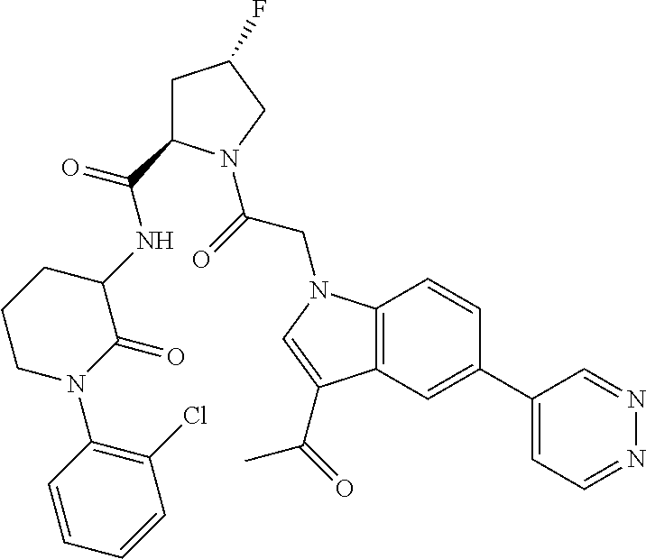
C1(C2=CC3=C(C=C2)N(CC(=O)N2C(C(=O)NC4CCCN(C5=C(Cl)C=CC=C5)C4=O)CC(F)C2)C=C3C(=O)C)=CC=NN=C1
